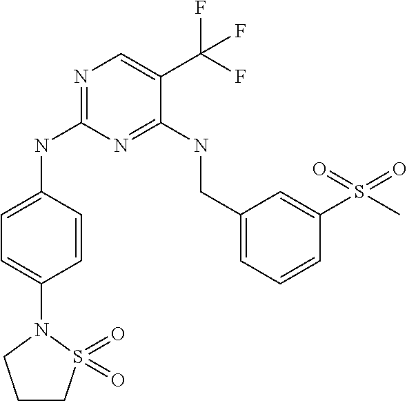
C1=CC(NC2=NC=C(C(F)(F)F)C(NCC3=CC=CC(S(C)(=O)=O)=C3)=N2)=CC=C1N1CCCS1(=O)=O
